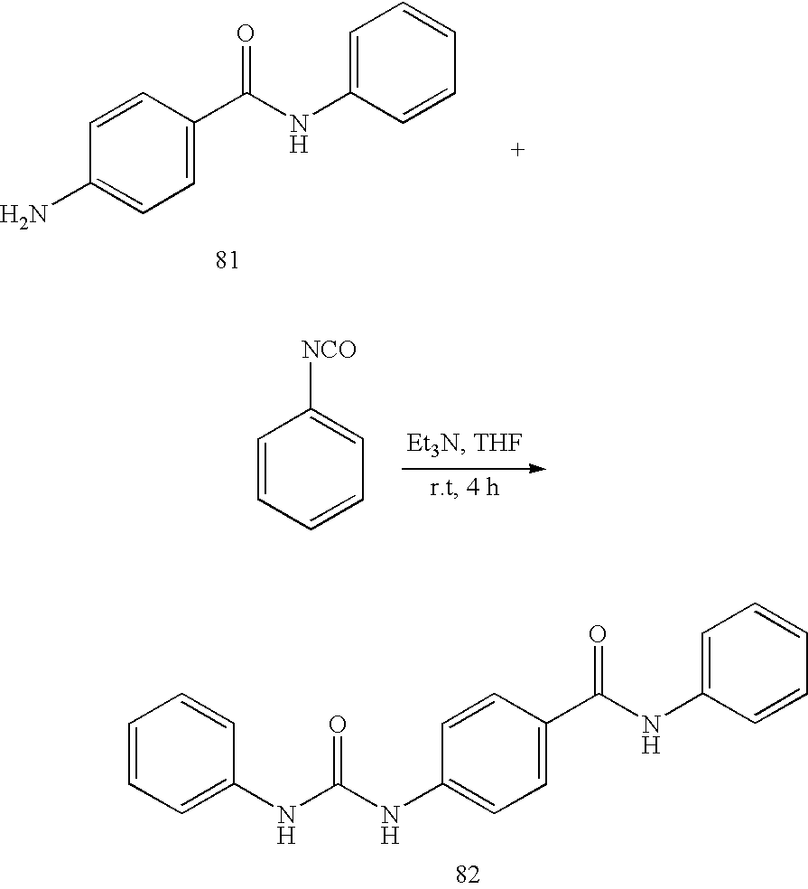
C1=C(N)C=CC(C(NC2=CC=CC=C2)=O)=C1.C1=CC=CC=C1[NCO].C1=C(NC(=O)NC2=CC=C(C(NC3=CC=CC=C3)=O)C=C2)C=CC=C1
